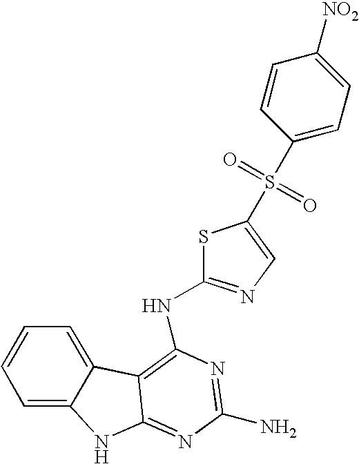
N(C1=NC=C(S(C2=CC=C([NO2])C=C2)(=O)=O)S1)C1=C2C3=CC=CC=C3NC2=NC(N)=N1
